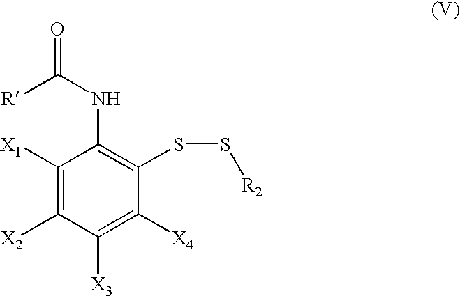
[R]C(NC1=C(SS[R2])C([X4])=C([X3])C([X2])=C1[X1])=O
